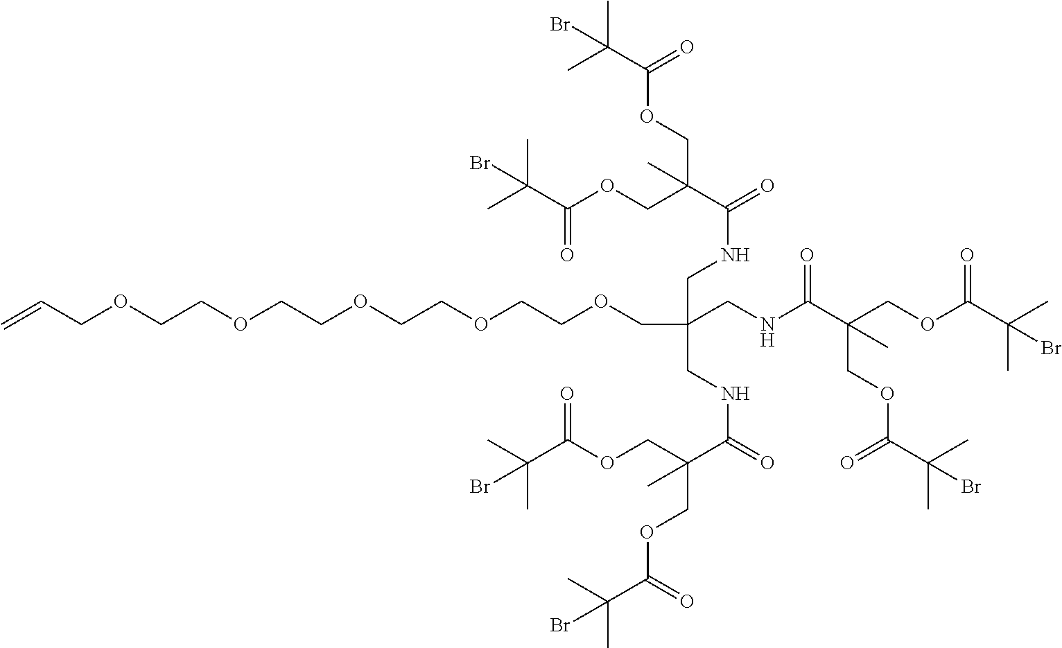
C=CCOCCOCCOCCOCCOCC(CNC(C(COC(=O)C(C)(C)Br)(COC(=O)C(C)(C)Br)C)=O)(CNC(C(COC(=O)C(C)(C)Br)(COC(=O)C(C)(C)Br)C)=O)CNC(=O)C(COC(=O)C(C)(C)Br)(COC(=O)C(C)(C)Br)C
